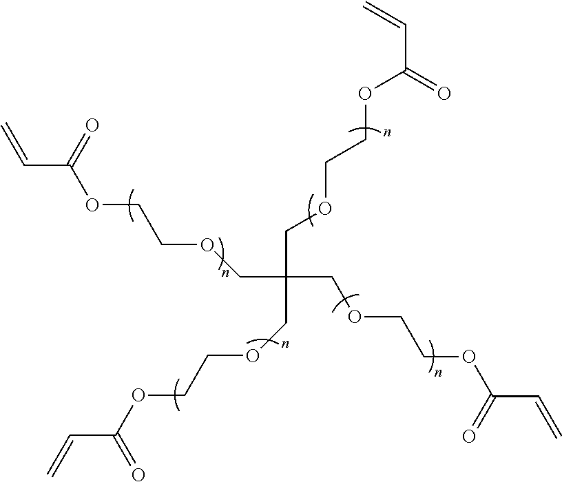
C(COCCOC(C=C)=O)(COCCOC(C=C)=O)(COCCOC(C=C)=O)COCCOC(C=C)=O
